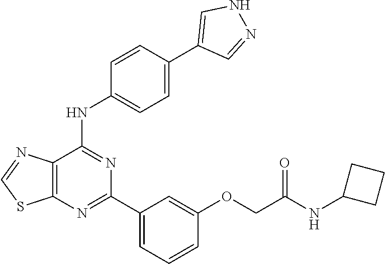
C12=C(C(NC3=CC=C(C4=CNN=C4)C=C3)=NC(C3=CC=CC(OCC(NC4CCC4)=O)=C3)=N1)N=CS2
